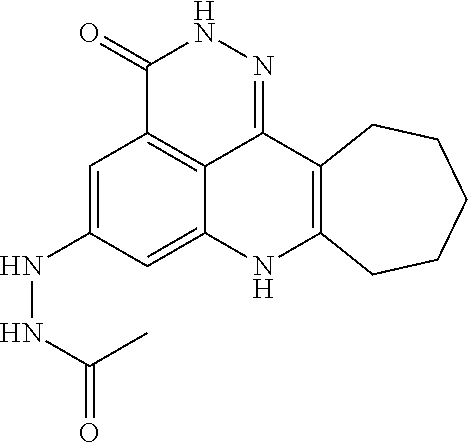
C1=C(NNC(=O)C)C=C2C3=C1C(=O)NN=C3C1=C(N2)CCCCC1
